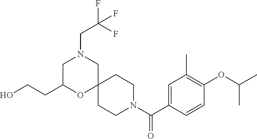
C1=C(C(N2CCC3(CC2)CN(CC(F)(F)F)CC(CCO)O3)=O)C=CC(OC(C)C)=C1C
